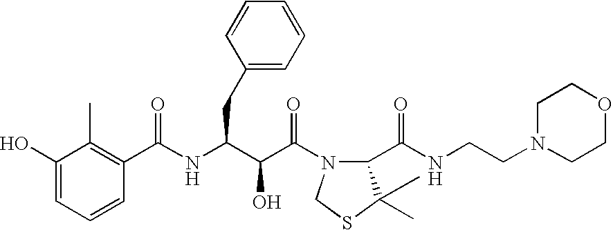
C1(O)=CC=CC(C(NC(C(C(=O)N2C(C(NCCN3CCOCC3)=O)C(C)(C)SC2)O)CC2=CC=CC=C2)=O)=C1C
